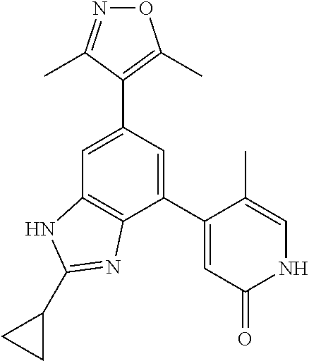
N1=C(C)C(C2=CC3=C(C(C4=CC(=O)NC=C4C)=C2)N=C(C2CC2)N3)=C(C)O1
